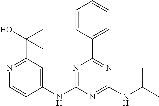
N1=C(C(O)(C)C)C=C(NC2=NC(C3=CC=CC=C3)=NC(NC(C)C)=N2)C=C1
